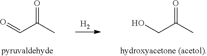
O=CC(C)=O.[H2].OCC(C)=O
